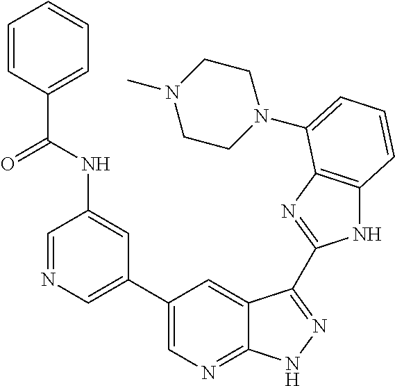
C1(C2=CN=CC(NC(C3=CC=CC=C3)=O)=C2)=CN=C2C(=C1)C(C1=NC3=C(N1)C=CC=C3N1CCN(C)CC1)=NN2
